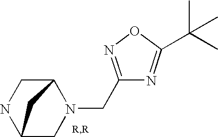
C12CN(CC3=NOC(C(C)(C)C)=N3)C(CN1)C2
